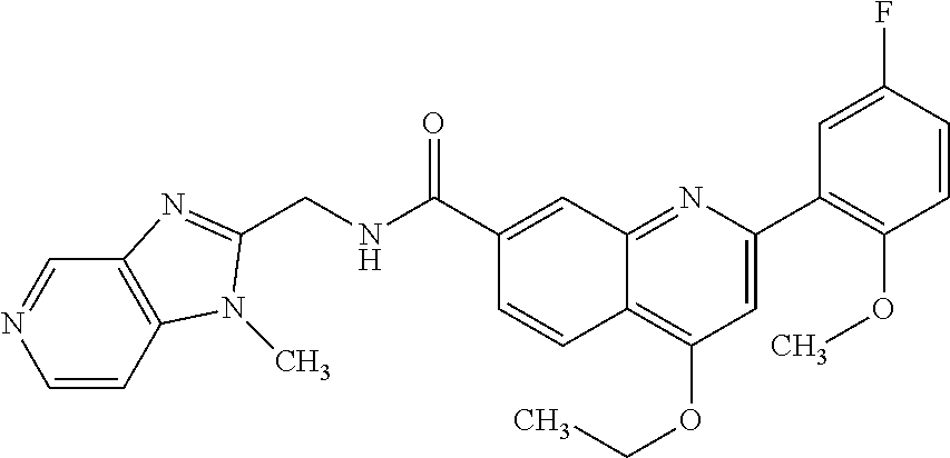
C1(C(NCC2=NC3=C(N2C)C=CN=C3)=O)=CC2=NC(C3=C(OC)C=CC(F)=C3)=CC(OCC)=C2C=C1
